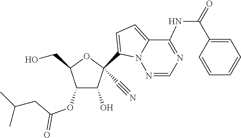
OCC1OC(C#N)(C2=CC=C3C(NC(=O)C4=CC=CC=C4)=NC=NN32)C(O)C1OC(CC(C)C)=O
